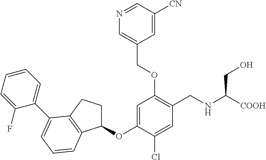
C1(OC2=CC(OCC3=CN=CC([CN])=C3)=C(CNC([COOH])CO)C=C2Cl)CCC2=C1C=CC=C2C1=CC=CC=C1F
